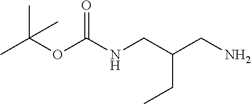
CC(OC(NCC(CN)CC)=O)(C)C
